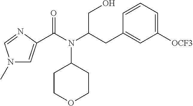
C(N(C(CC1=CC([OCF3])=CC=C1)CO)C1CCOCC1)(=O)C1=CN(C)C=N1
